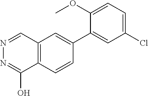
C1(OC)=CC=C(Cl)C=C1C1=CC2=C(C=C1)C(O)=NN=C2
